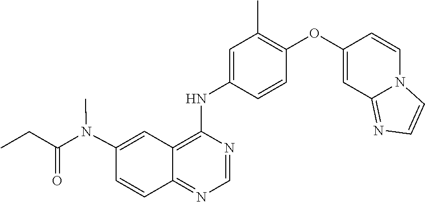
C1=CC(NC2=C3C(=NC=N2)C=CC(N(C(CC)=O)C)=C3)=CC(C)=C1OC1=CC2=NC=CN2C=C1
